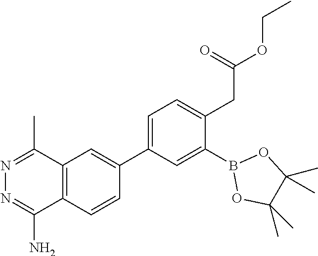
C1=C(C2=CC3=C(C=C2)C(N)=NN=C3C)C=C(B2OC(C)(C)C(C)(C)O2)C(CC(OCC)=O)=C1
